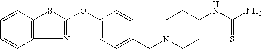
C12=C(C=CC=C1)SC(OC1=CC=C(CN3CCC(NC(N)=S)CC3)C=C1)=N2
